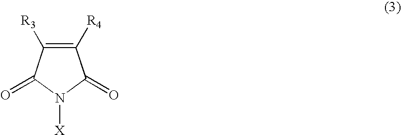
C1([R4])=C([R3])C(=O)N([X])C1=O
